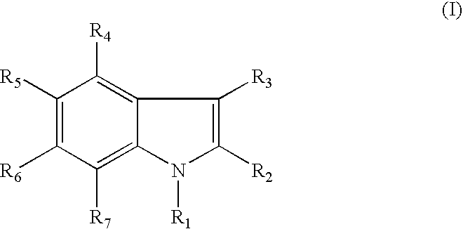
C1([R5])=C([R6])C([R7])=C2C(=C1[R4])C([R3])=C([R2])N2[R1]
